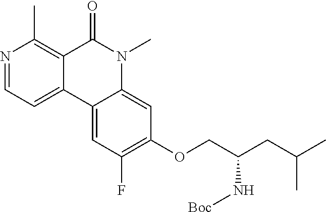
N1=CC=C2C(=C1C)C(=O)N(C)C1=CC(OCC(CC(C)C)N[Boc])=C(F)C=C21
